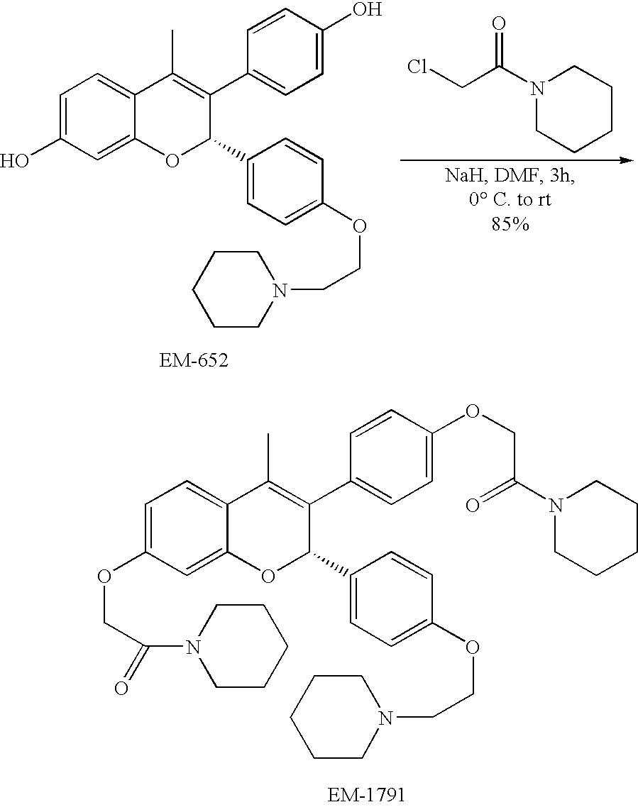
C1=C(OCC(N2CCCCC2)=O)C=C2C(=C1)C(C)=C(C1=CC=C(OCC(N3CCCCC3)=O)C=C1)C(C1=CC=C(OCCN3CCCCC3)C=C1)O2.C1=C(O)C=C2C(=C1)C(C)=C(C1=CC=C(O)C=C1)C(C1=CC=C(OCCN3CCCCC3)C=C1)O2.N1(C(CCl)=O)CCCCC1
